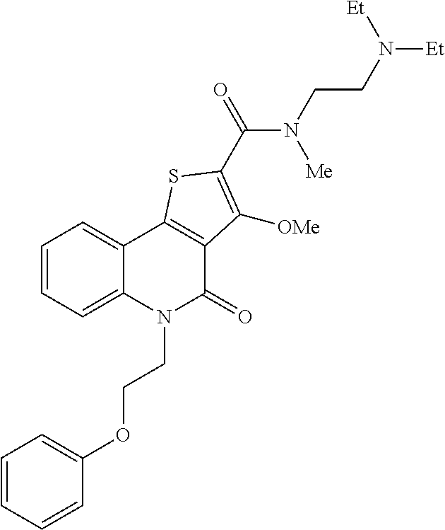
C1=CC=C2C(=C1)C1=C(C(=O)N2CCOC2=CC=CC=C2)C([OMe])=C(C(=O)N(CCN([Et])[Et])[Me])S1
